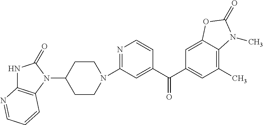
N1(C2=NC=CC(C(C3=CC(C)=C4C(=C3)OC(=O)N4C)=O)=C2)CCC(N2C(=O)NC3=C2C=CC=N3)CC1
